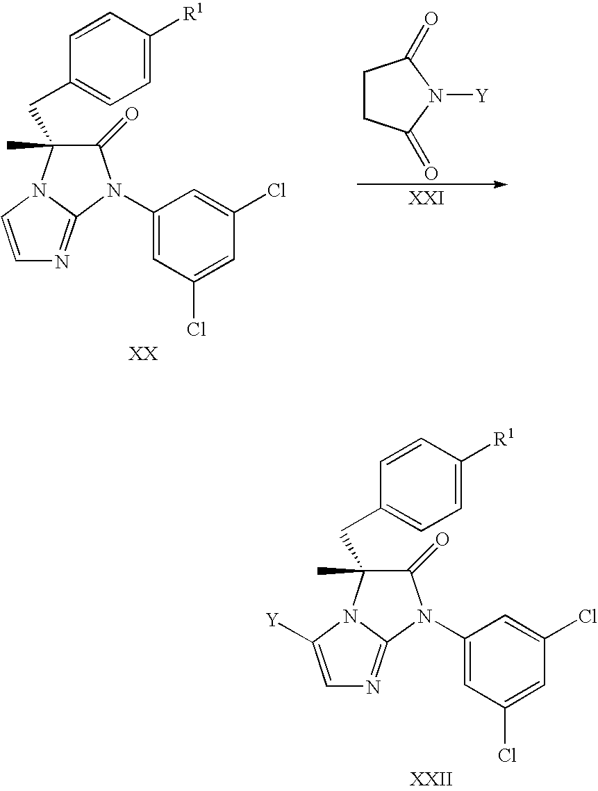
C1(=O)C(C)(CC2=CC=C([R1])C=C2)N2C(=NC=C2)N1C1=CC(Cl)=CC(Cl)=C1.C1CC(=O)N([Y])C1=O.C1(=O)C(C)(CC2=CC=C([R1])C=C2)N2C(=NC=C2[Y])N1C1=CC(Cl)=CC(Cl)=C1
